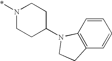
N1(*)CCC(N2C3=C(C=CC=C3)CC2)CC1
